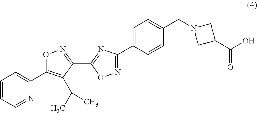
N1=C(C2=NC(C3=CC=C(CN4CC(C(=O)O)C4)C=C3)=NO2)C(C(C)C)=C(C2=CC=CC=N2)O1
